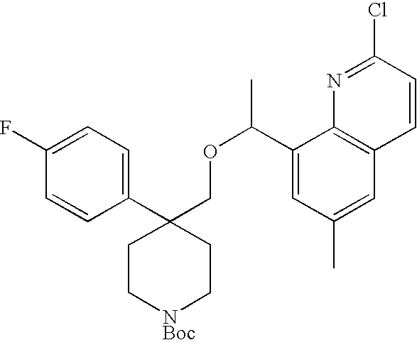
C1(C(OCC2(C3=CC=C(F)C=C3)CC[NBoc]CC2)C)=CC(C)=CC2=C1N=C(Cl)C=C2
